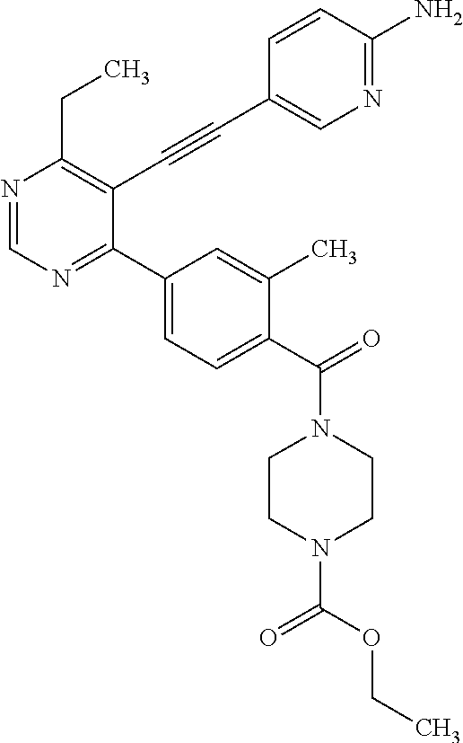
N1=CN=C(C2=CC=C(C(=O)N3CCN(C(OCC)=O)CC3)C(C)=C2)C(C#CC2=CN=C(N)C=C2)=C1CC
